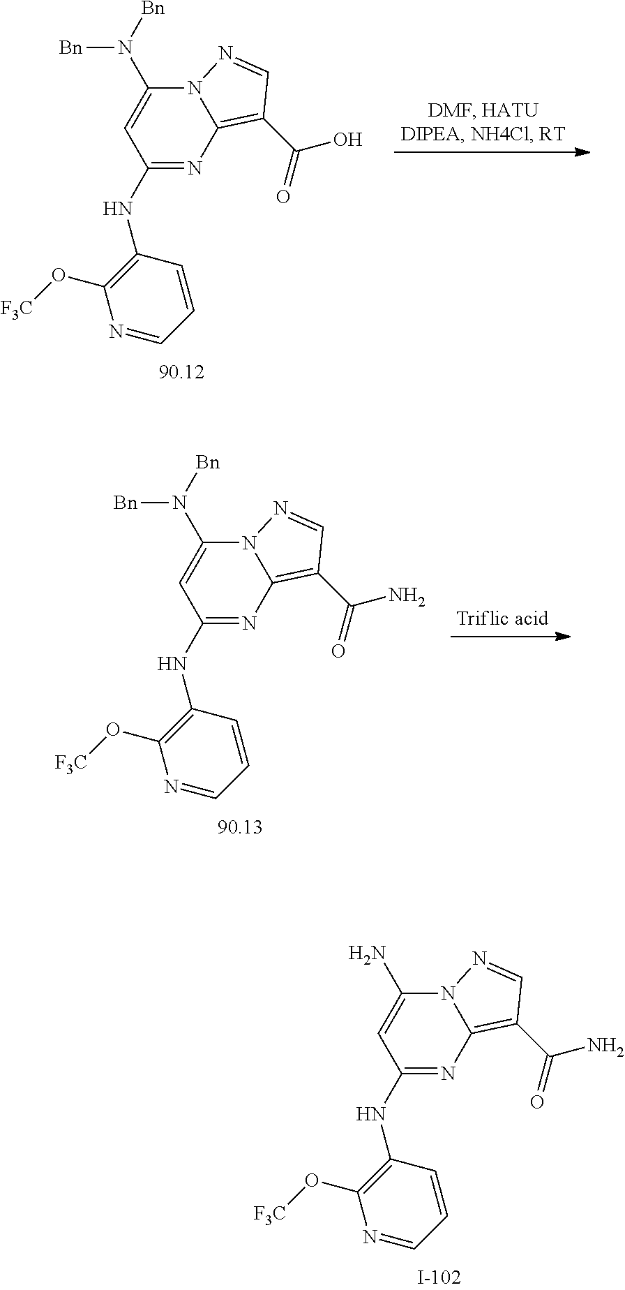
C1(NC2=C(O[F3C])N=CC=C2)=NC2=C(C(=O)O)C=NN2C(N([Bn])[Bn])=C1.C1(NC2=C(O[F3C])N=CC=C2)=NC2=C(C(=O)N)C=NN2C(N([Bn])[Bn])=C1.C1(NC2=C(O[F3C])N=CC=C2)=NC2=C(C(=O)N)C=NN2C(N)=C1
